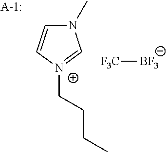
[F3C][BF3].N1(C)C=C[N+](CCCC)=C1
